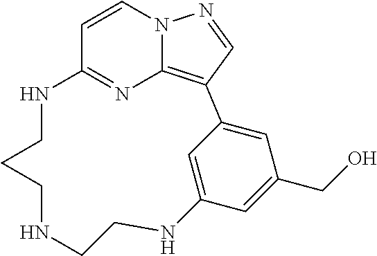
C12=CC(=CC(CO)=C1)C1=C3N=C(NCCCNCCN2)C=CN3N=C1
